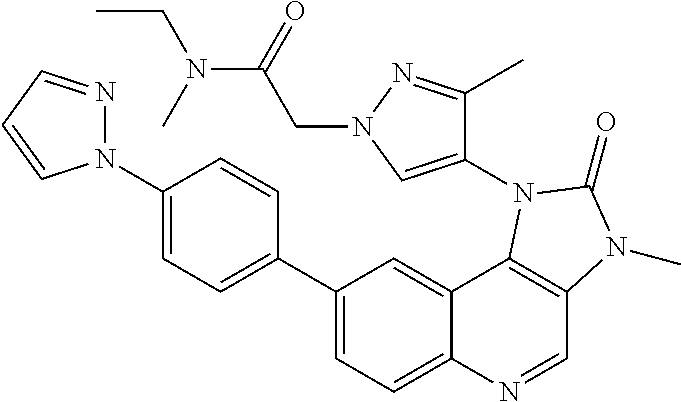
C1(N2N=CC=C2)=CC=C(C2=CC=C3C(=C2)C2=C(C=N3)N(C)C(=O)N2C2=CN(CC(N(CC)C)=O)N=C2C)C=C1
